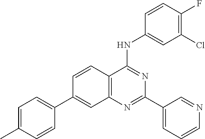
C12=C(N=C(C3=CC=CN=C3)N=C1NC1=CC(Cl)=C(F)C=C1)C=C(C1=CC=C(C)C=C1)C=C2
